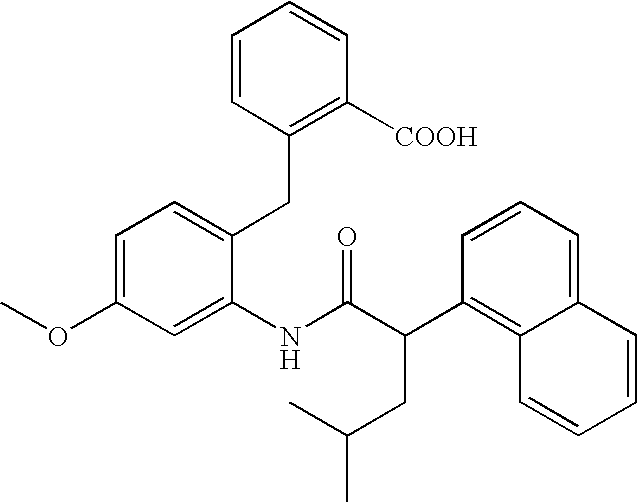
C1=C(OC)C=C(NC(C(C2=C3C(=CC=C2)C=CC=C3)CC(C)C)=O)C(CC2=C([COOH])C=CC=C2)=C1
